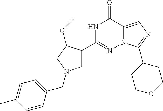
N1C(C2CN(CC3=CC=C(C)C=C3)CC2OC)=NN2C(=CN=C2C2CCOCC2)C1=O
